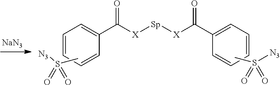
[NaN3].C1=CC=CC(C([X][Sp][X]C(C2=CC=CC=C2)=O)=O)=C1.CS([N3])(=O)=O.CS([N3])(=O)=O
